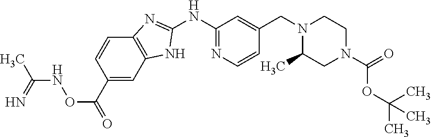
C1(NC2=NC=CC(CN3C(C)CN(C(OC(C)(C)C)=O)CC3)=C2)=NC2=C(N1)C=C(C(=O)ONC(C)=N)C=C2
